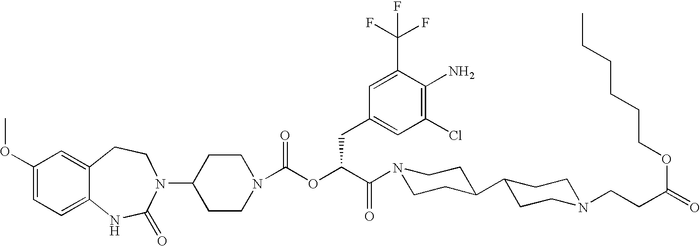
C1(OC)=CC=C2C(=C1)CCN(C1CCN(C(OC(C(N3CCC(C4CCN(CCC(=O)OCCCCCC)CC4)CC3)=O)CC3=CC(Cl)=C(N)C(C(F)(F)F)=C3)=O)CC1)C(=O)N2
